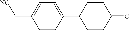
C1=CC(C2CCC(=O)CC2)=CC=C1C[NC]
